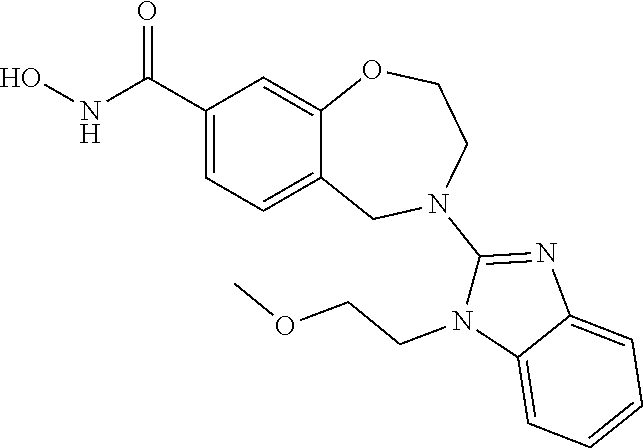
C1(C(NO)=O)=CC=C2C(=C1)OCCN(C1=NC3=CC=CC=C3N1CCOC)C2
